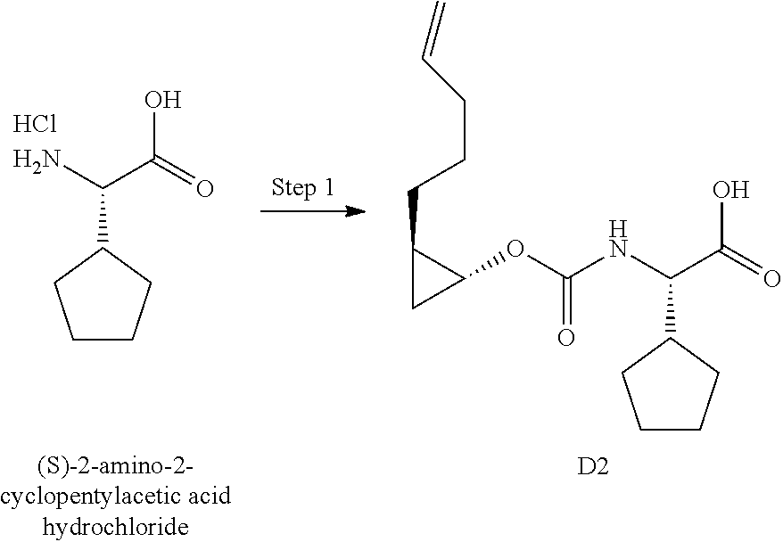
NC(C(=O)O)C1CCCC1.Cl.N(C(C(=O)O)C1CCCC1)C(OC1C(CCCC=C)C1)=O.[D2]
